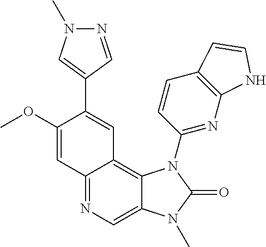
N1=CC(C2=CC3=C4C(=CN=C3C=C2OC)N(C)C(=O)N4C2=NC3=C(C=C2)C=CN3)=CN1C
